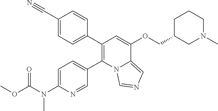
C1(C2=CC=C(C#N)C=C2)=C(C2=CC=C(N(C(OC)=O)C)N=C2)N2C(=CN=C2)C(OCC2CN(C)CCC2)=C1
